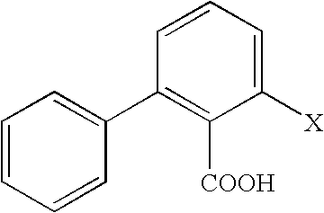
C1([X])=CC=CC(C2=CC=CC=C2)=C1[COOH]
